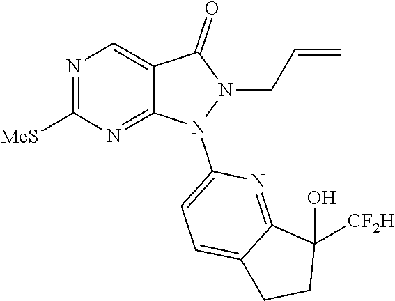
N1(C2=CC=C3CCC(O)([CF2H])C3=N2)N(CC=C)C(=O)C2=CN=C([MeS])N=C12
